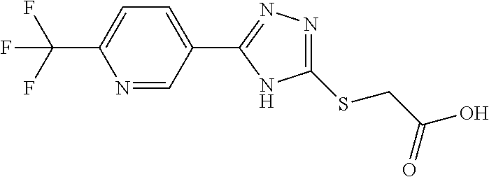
C1(SCC(O)=O)=NN=C(C2=CC=C(C(F)(F)F)N=C2)N1
